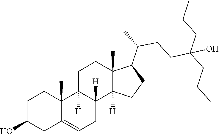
C1C2=CCC3([H])C([H])(C2(C)CCC1O)CCC1(C)C(C(CCC(CCC)(CCC)O)C)CCC13[H]
